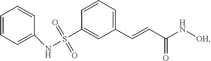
S(=O)(C1=CC(C=CC(N[OH])=O)=CC=C1)(=O)NC1=CC=CC=C1
